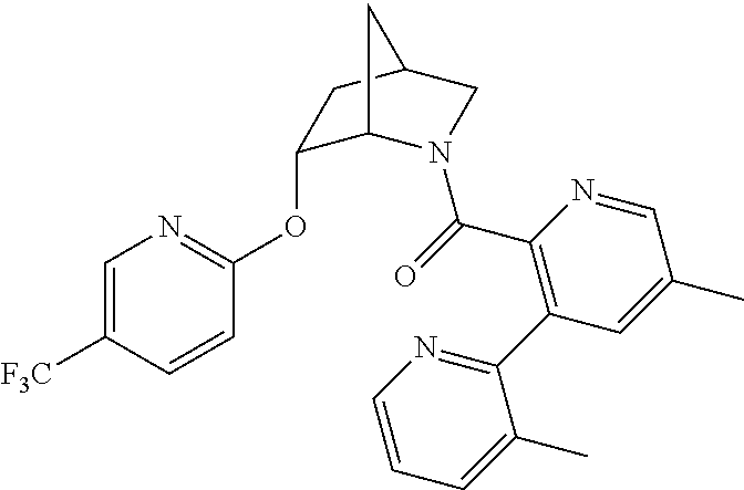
C1(OC2=NC=C([F3C])C=C2)C2N(C(=O)C3=C(C4=NC=CC=C4C)C=C(C)C=N3)CC(C1)C2
